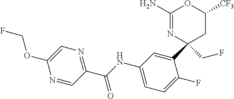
C1(N)=NC(C2=CC(NC(C3=NC=C(OCF)N=C3)=O)=CC=C2F)(CF)CC([CF3])O1
